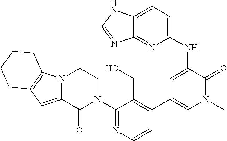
C1=CN=C(N2CCN3C(=CC4=C3CCCC4)C2=O)C(CO)=C1C1=CN(C)C(=O)C(NC2=CC=C3C(=N2)N=CN3)=C1
